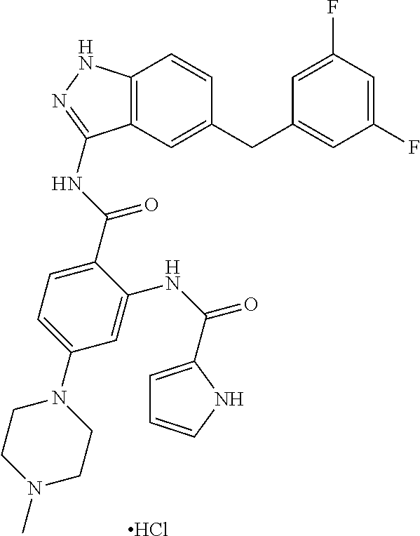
Cl.CN1CCN(C2=CC=C(C(NC3=NNC4=C3C=C(CC3=CC(F)=CC(F)=C3)C=C4)=O)C(NC(=O)C3=CC=CN3)=C2)CC1
